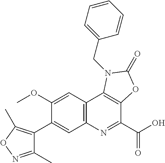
C1(C2=CC3=C(C=C2OC)C2=C(C(C(O)=O)=N3)OC(=O)N2CC2=CC=CC=C2)=C(C)ON=C1C
